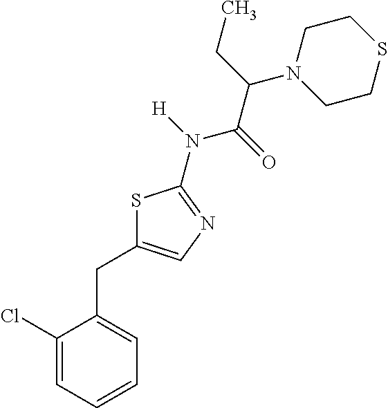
C1(Cl)=CC=CC=C1CC1=CN=C(N([H])C(=O)C(CC)N2CCSCC2)S1
